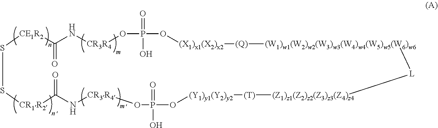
S1S[CR1R2]C(=O)N[CR3R4]OP(=O)(O)O[(Y1)y1(Y2)y2][(T)][(Z1)z1(Z2)z2(Z3)z3(Z4)z4][L][(W1)w1(W2)w2(W3)w3(W4)w4(W5)w5(W6)w6][(Q)][(X1)x1(X2)x2]OP(=O)(O)O[CR3R4]NC(=O)[CE1R2]1
